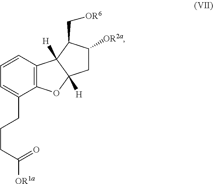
C1=CC2=C(C(CCCC(=O)[OR1a])=C1)OC1([H])C2([H])C(C[OR6])C([OR2a])C1
